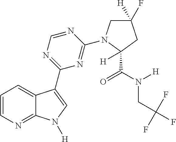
C1=CN=C2C(=C1)C(C1=NC=NC(N3CC([H])(F)CC3(C(N([H])CC(F)(F)F)=O)[H])=N1)=CN2[H]
